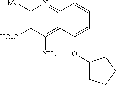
C1([Me])=C([HO2C])C(N)=C2C(=N1)C=CC=C2OC1CCCC1
